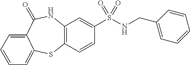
C12=C(NC(=O)C3=CC=CC=C3S1)C=C(S(=O)(NCC1=CC=CC=C1)=O)C=C2
